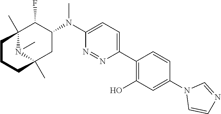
C12(C)N(C)C(C)(CC(N(C3=CC=C(C4=C(O)C=C(N5C=CN=C5)C=C4)N=N3)C)C1F)CCC2
